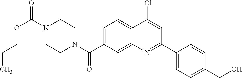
N1(C(OCCC)=O)CCN(C(=O)C2=CC=C3C(=C2)N=C(C2=CC=C(CO)C=C2)C=C3Cl)CC1
